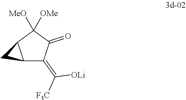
C12C(=C([F3C])[OLi])C(=O)C([OMe])([MeO])C1C2
